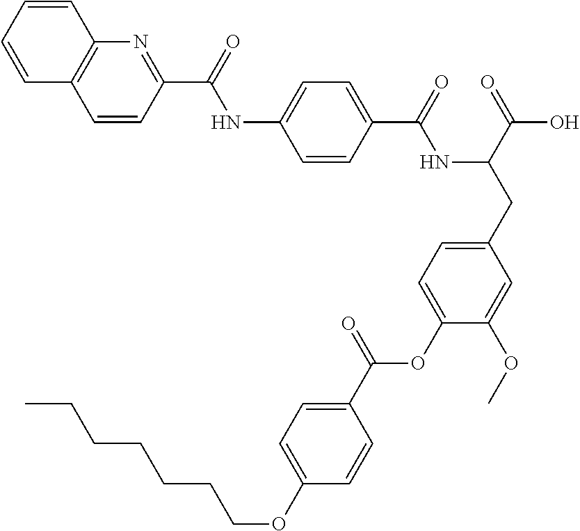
C1=CC(C(=O)NC(CC2=CC=C(OC(C3=CC=C(OCCCCCCC)C=C3)=O)C(OC)=C2)C(=O)O)=CC=C1NC(=O)C1=NC2=C(C=C1)C=CC=C2
